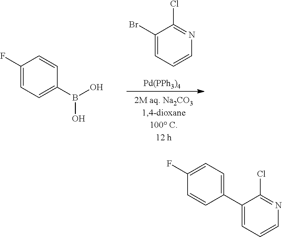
C1(Br)=CC=CN=C1Cl.[Pd(PPh3)4].C1(F)=CC=C(B(O)O)C=C1.C1=C(C2=CC=C(F)C=C2)C(Cl)=NC=C1
